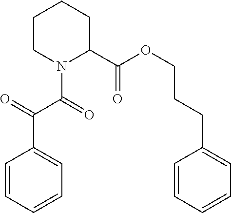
C1CN(C(=O)C(C2=CC=CC=C2)=O)C(C(OCCCC2=CC=CC=C2)=O)CC1
